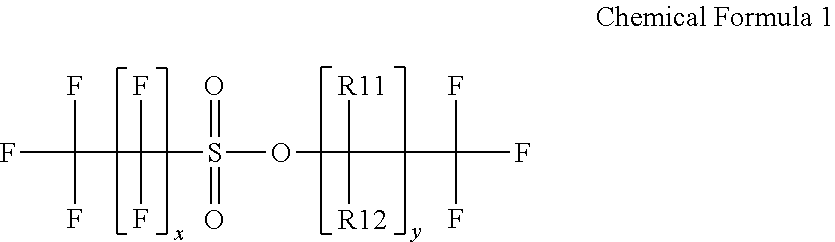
FC(C(S(=O)(OC(C(F)(F)F)([R11])[R12])=O)(F)F)(F)F
